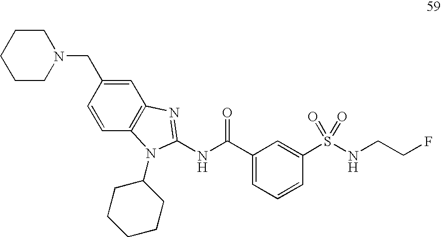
C1CCCCN1CC1=CC2=C(C=C1)N(C1CCCCC1)C(NC(C1=CC=CC(S(NCCF)(=O)=O)=C1)=O)=N2
